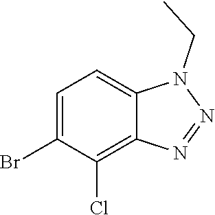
C1=C(Br)C(Cl)=C2C(=C1)N(CC)N=N2
